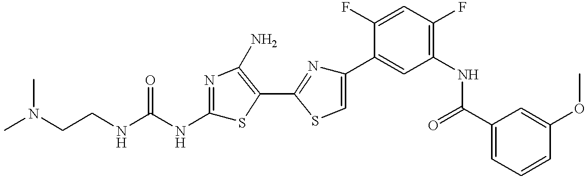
C(CNC(NC1=NC(N)=C(C2=NC(C3=CC(NC(C4=CC=CC(OC)=C4)=O)=C(F)C=C3F)=CS2)S1)=O)N(C)C
